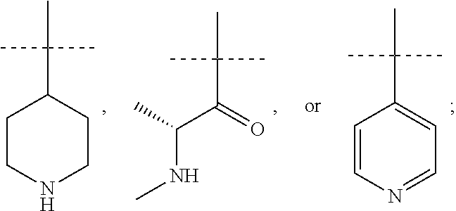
C1CNCCC1C(C)(C)C.C(C(=O)C(C)(C)C)(C)NC.C1=CN=CC=C1C(C)(C)C
